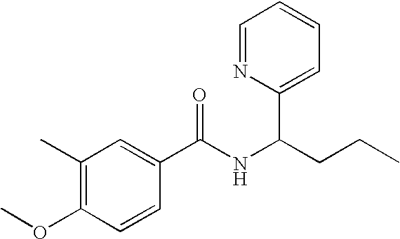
CCCC(NC(=O)C1=CC(C)=C(OC)C=C1)C1=CC=CC=N1
